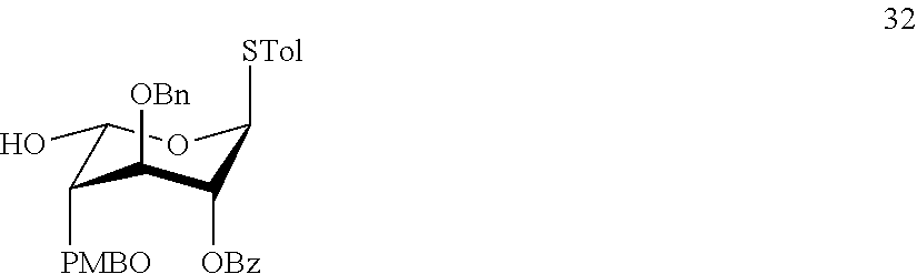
C1(O)C([PMBO])C([OBn])C([OBz])C([STol])O1
